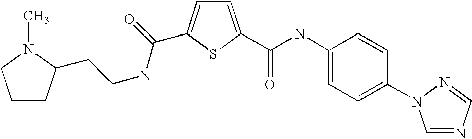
C1=C(C(NC2=CC=C(N3C=NC=N3)C=C2)=O)SC(C(=O)NCCC2CCCN2C)=C1
